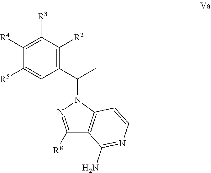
C1(C(C)N2N=C([R8])C3=C2C=CN=C3N)=C([R2])C([R3])=C([R4])C([R5])=C1
